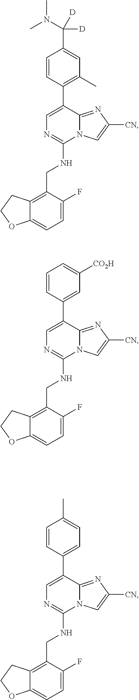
C1=C(C2=C(C)C=C(C(N(C)C)([D])[D])C=C2)C2=NC([CN])=CN2C(NCC2=C3C(=CC=C2F)OCC3)=N1.C1=C(C2=CC([CO2H])=CC=C2)C2=NC([CN])=CN2C(NCC2=C3C(=CC=C2F)OCC3)=N1.C1=C(C2=CC=C(C)C=C2)C2=NC([CN])=CN2C(NCC2=C3C(=CC=C2F)OCC3)=N1
